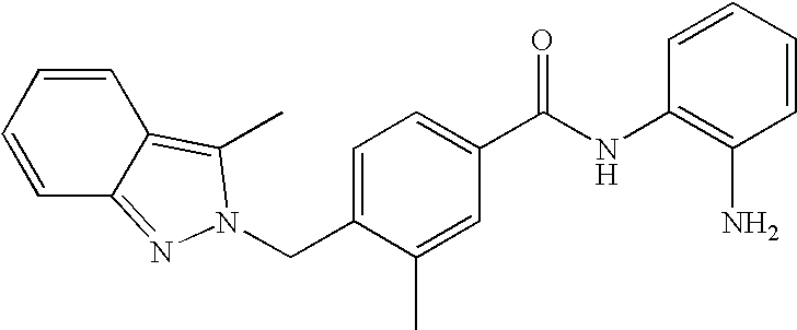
C(C1=CC=C(C(NC2=C(N)C=CC=C2)=O)C=C1C)N1N=C2C=CC=CC2=C1C
